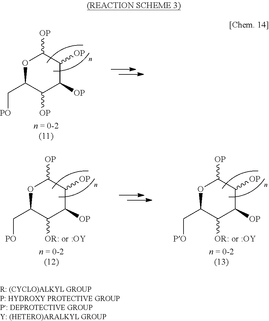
O1C(C[PO])C([OP])C([OP])C([OP])C1[OP].O1C(C[PO])C([OR: or :OY])C([OP])C([OP])C1[OP].O1C(C[PO])C([OR: or :OY])C([OP])C([OP])C1[OP]
